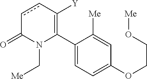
C1(C2=C([Y])ccC(=O)N2C[Me])=CC=C(OCCO[Me])C=C1[Me]
